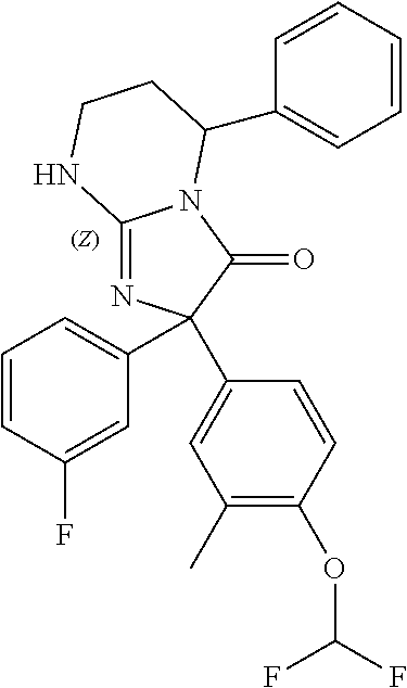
C12=NC(C3=CC=CC(F)=C3)(C3=CC(C)=C(OC(F)F)C=C3)C(=O)N1C(C1=CC=CC=C1)CCN2
